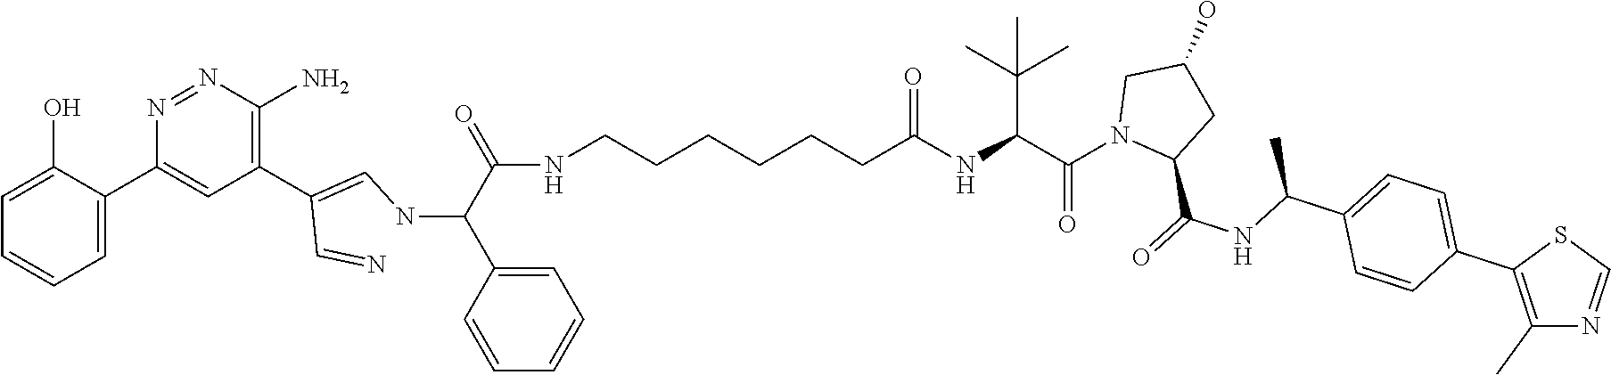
C1=C(O)C(C2=CC(C(C=N)=CNC(C(NCCCCCCC(NC(C(N3C(C(=O)NC(C4=CC=C(C5=C(C)N=CS5)C=C4)C)CC(O)C3)=O)C(C)(C)C)=O)=O)C3=CC=CC=C3)=C(N)N=N2)=CC=C1
